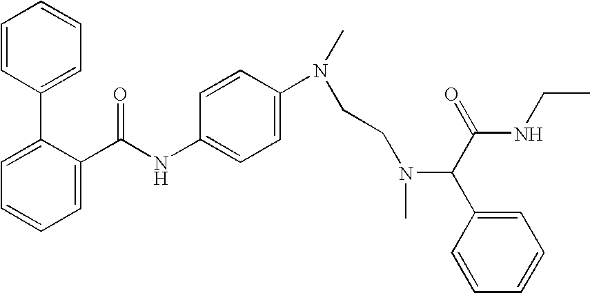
C1=C(C(NC2=CC=C(N(C)CCN(C(C(=O)NCC)C3=CC=CC=C3)C)C=C2)=O)C(C2=CC=CC=C2)=CC=C1
